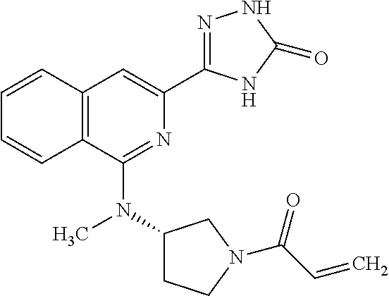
C12=C(C(N(C3CCN(C(C=C)=O)C3)C)=NC(C3=NNC(=O)N3)=C1)C=CC=C2
